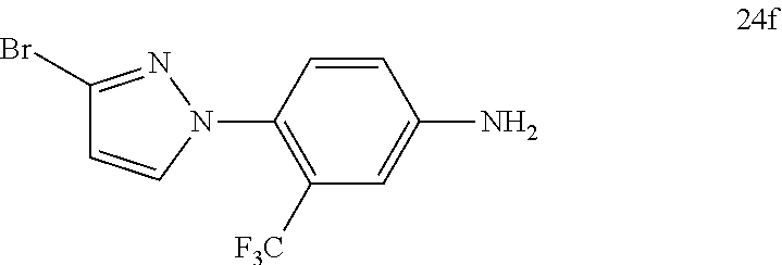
C1([F3C])=C(N2C=CC(Br)=N2)C=CC(N)=C1
